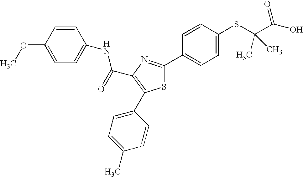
C(C1=C(C2=CC=C(C)C=C2)SC(C2=CC=C(SC(C(O)=O)(C)C)C=C2)=N1)(=O)NC1=CC=C(OC)C=C1
